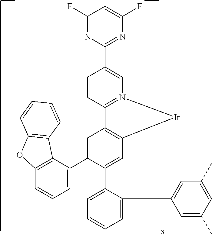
C1(C2=CC3=C(C=C2C2=CC=CC=C2C2=CC(C)=CC(C)=C2)[Ir]N2=C3C=CC(C3=NC(F)=CC(F)=N3)=C2)=CC=CC2=C1C1=C(O2)C=CC=C1
